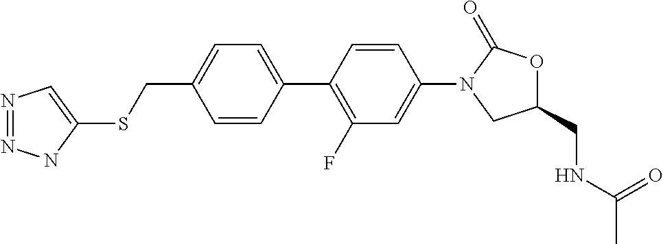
C1(C2=CC=C(CSC3=CN=NN3)C=C2)=C(F)C=C(N2CC(CNC(C)=O)OC2=O)C=C1
